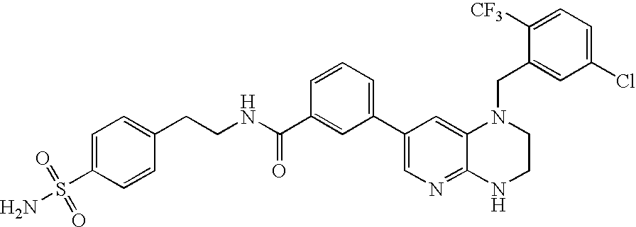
C1=C(S(N)(=O)=O)C=CC(CCNC(C2=CC(C3=CN=C4C(=C3)N(CC3=CC(Cl)=CC=C3[CF3])CCN4)=CC=C2)=O)=C1
